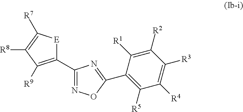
C1(C2=C([R9])C([R8])=C([R7])[E]2)=NOC(C2=C([R5])C([R4])=C([R3])C([R2])=C2[R1])=N1
